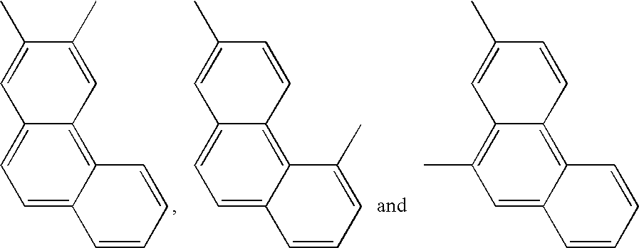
C1=C(C)C(C)=CC2=C3C(=CC=C12)C=CC=C3.C1=C(C)C=CC2=C3C(=CC(C)=C12)C=CC=C3.C1=C(C)C=CC2=C3C(=CC=C12)C=CC=C3C
